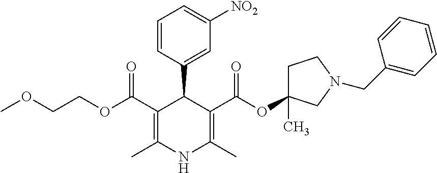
C1=CC(C2C(C(OCCOC)=O)=C(C)NC(C)=C2C(OC2(C)CCN(CC3=CC=CC=C3)C2)=O)=CC([NO2])=C1
